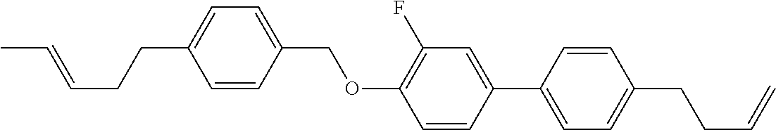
C1=CC(COC2=C(F)C=C(C3=CC=C(CCC=C)C=C3)C=C2)=CC=C1CCC=CC
